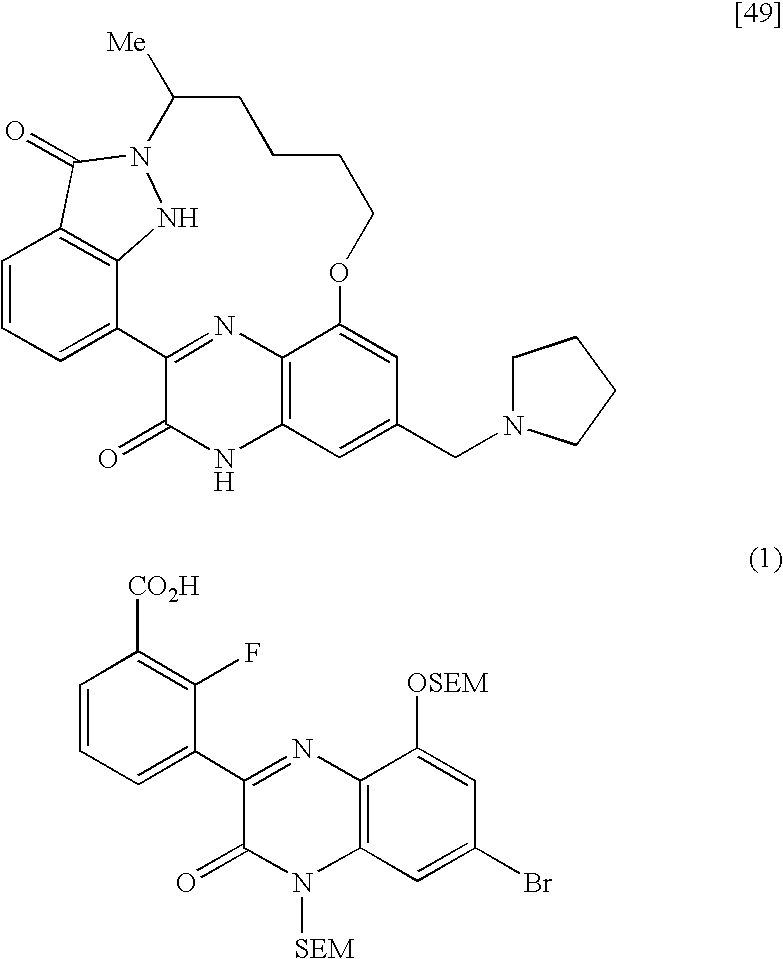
C1=CC=C2C3=C1C(=O)N(N3)C([Me])CCCCOC1=CC(CN3CCCC3)=CC3=C1N=C2C(=O)N3.C1=CC=C(C2=NC3=C(N([SEM])C2=O)C=C(Br)C=C3[OSEM])C(F)=C1[CO2H]
